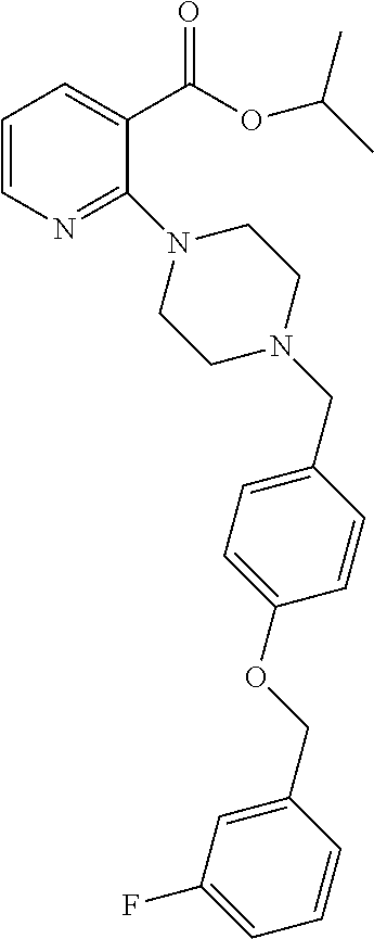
C1=CN=C(N2CCN(CC3=CC=C(OCC4=CC(F)=CC=C4)C=C3)CC2)C(C(=O)OC(C)C)=C1
